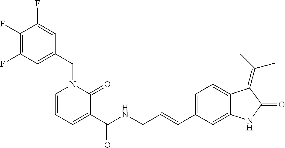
C1(F)=C(F)C=C(CN2C=CC=C(C(NCC=CC3=CC=C4C(=C3)NC(=O)C4=C(C)C)=O)C2=O)C=C1F
